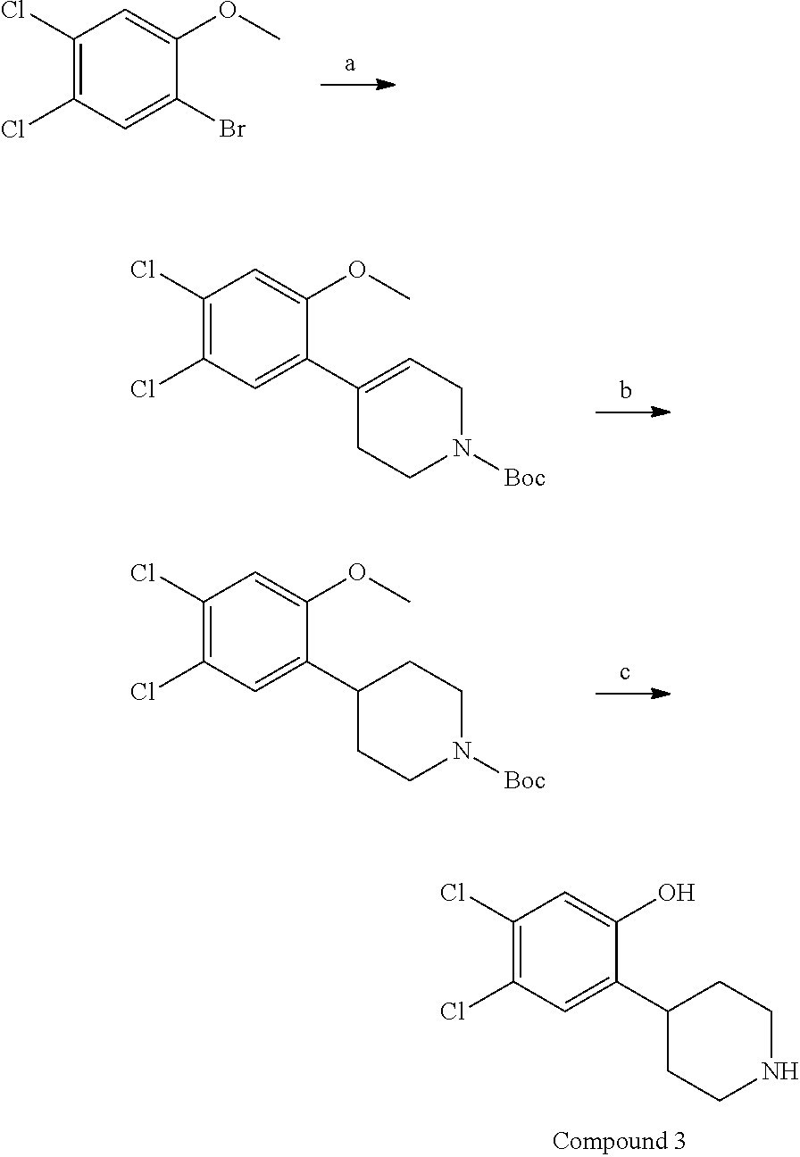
C1(C2CCNCC2)=CC(Cl)=C(Cl)C=C1O.O(C)C1=CC(Cl)=C(Cl)C=C1Br.COC1=CC(Cl)=C(Cl)C=C1C1=CCN([Boc])CC1.C1(C2CCN([Boc])CC2)=CC(Cl)=C(Cl)C=C1OC
